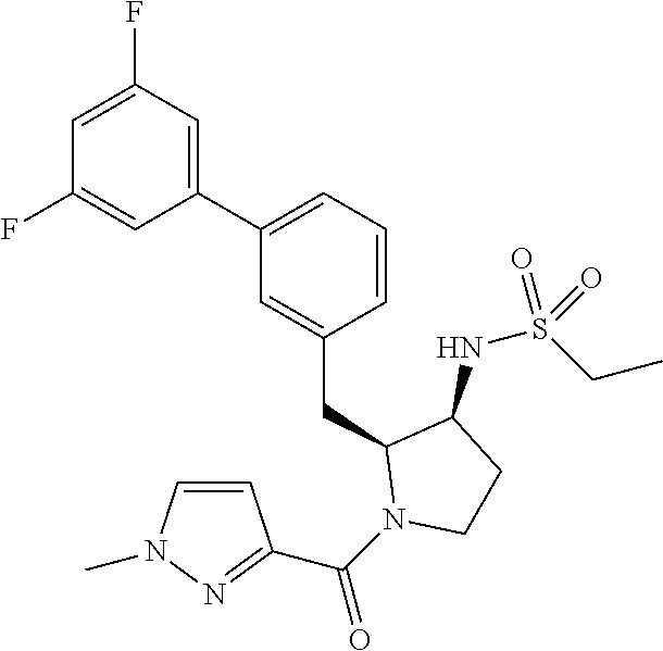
C1(C2=CC=CC(CC3N(C(=O)C4=NN(C)C=C4)CCC3NS(CC)(=O)=O)=C2)=CC(F)=CC(F)=C1
